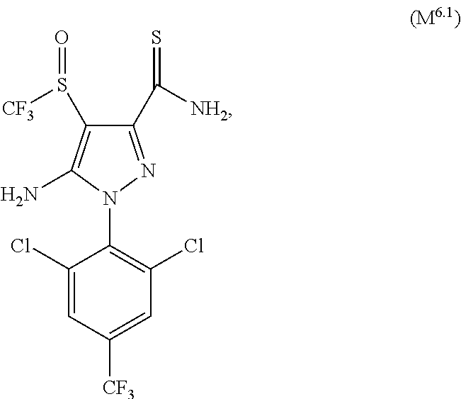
C1(C(=S)[NH2])=NN(C2=C(Cl)C=C([CF3])C=C2Cl)C(N)=C1S([CF3])=O
